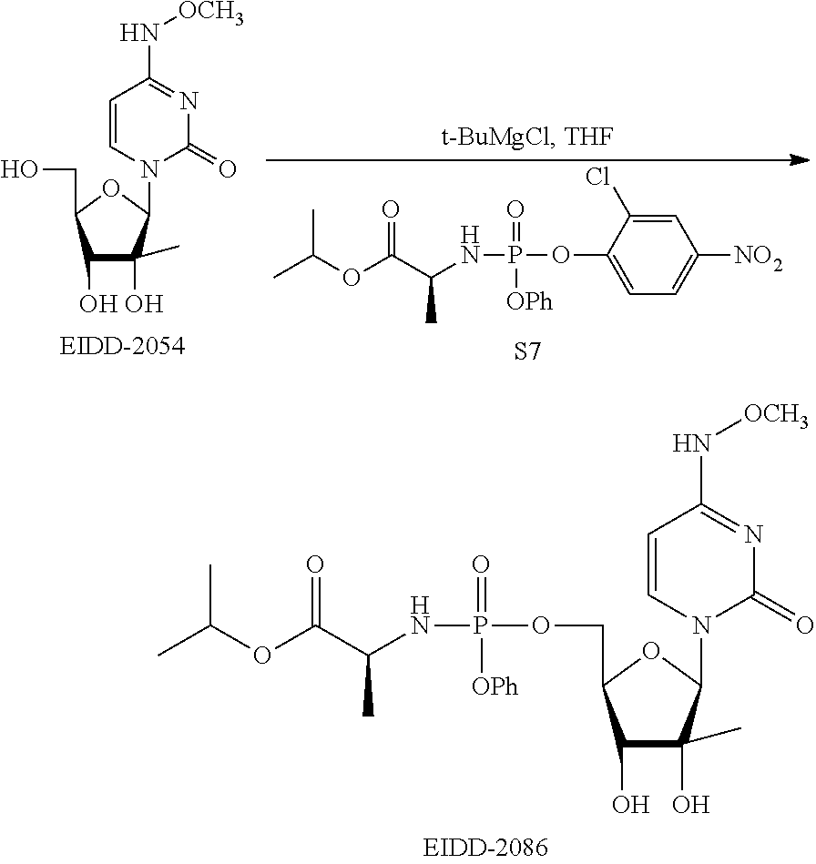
N1(C2C(O)(C)C(O)C(CO)O2)C(=O)N=C(N[OCH3])C=C1.C1=C(Cl)C(OP(NC(C(OC(C)C)=O)C)(=O)[OPh])=CC=C1[NO2].[S7].N1(C2C(O)(C)C(O)C(COP(NC(C(OC(C)C)=O)C)(=O)[OPh])O2)C(=O)N=C(N[OCH3])C=C1
